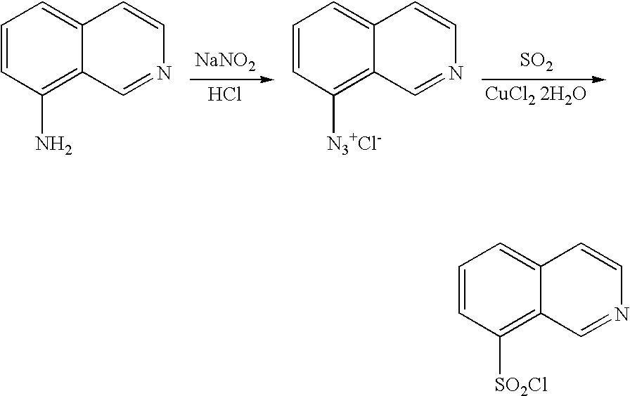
[NaNO2].Cl.C1=CC(N)=C2C(=C1)C=CN=C2.C1=CC([N3+Cl-])=C2C(=C1)C=CN=C2.[SO2].[CuCl2 2H2O].C1=CC([SO2Cl])=C2C(=C1)C=CN=C2
